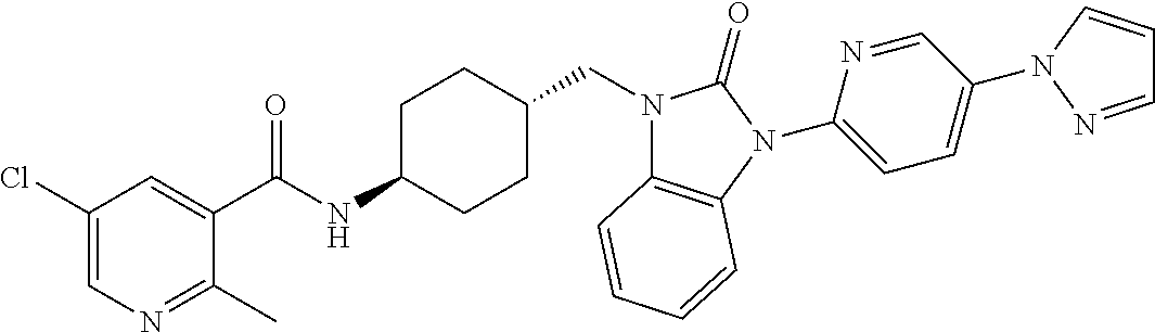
C1(Cl)=CN=C(C)C(C(NC2CCC(CN3C4=C(N(C5=CC=C(N6C=CC=N6)C=N5)C3=O)C=CC=C4)CC2)=O)=C1
